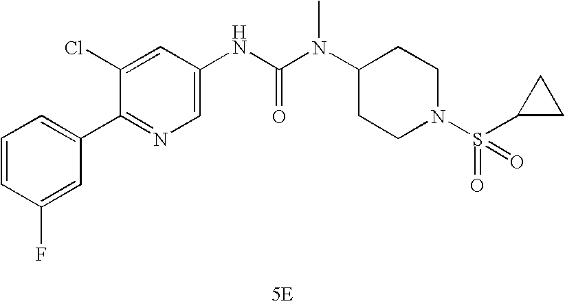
[5E].C1(C2=CC=CC(F)=C2)=NC=C(NC(N(C2CCN(S(=O)(C3CC3)=O)CC2)C)=O)C=C1Cl
